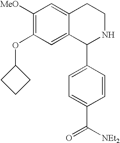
C1([MeO])=C(OC2CCC2)C=C2C(=C1)CCNC2C1=CC=C(C([NEt2])=O)C=C1
